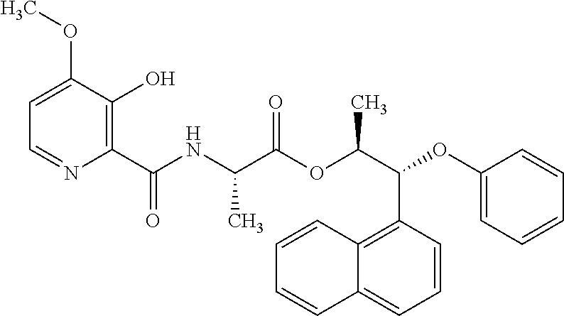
C1=C(OC)C(O)=C(C(NC(C(OC(C(OC2=CC=CC=C2)C2=C3C(=CC=C2)C=CC=C3)C)=O)C)=O)N=C1
